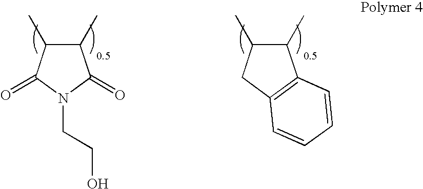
C1(C)C(C)CC2=C1C=CC=C2.C1(C)C(C)C(=O)N(CCO)C1=O
